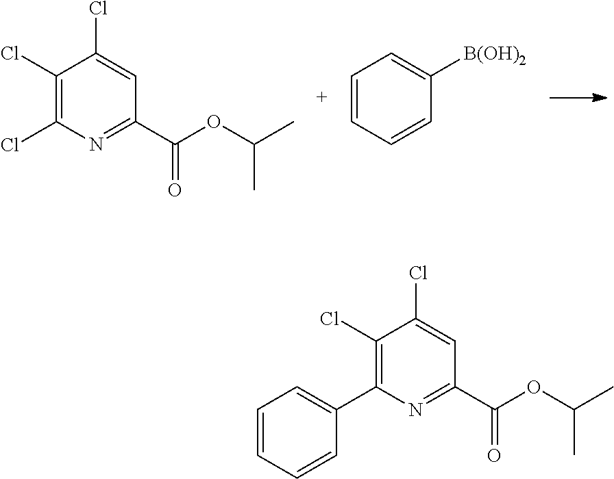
C1(Cl)=C(Cl)N=C(C(OC(C)C)=O)C=C1Cl.C1=CC=CC([B(OH)2])=C1.C1(Cl)=C(C2=CC=CC=C2)N=C(C(OC(C)C)=O)C=C1Cl
